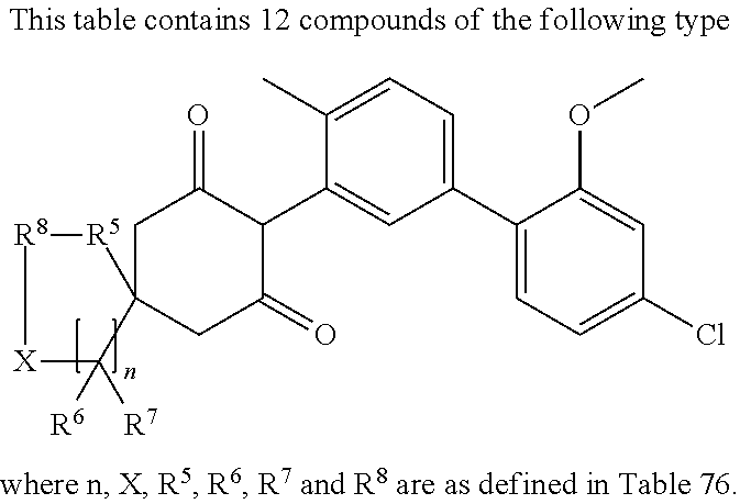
C1(C2=CC=C(Cl)C=C2OC)=CC=C(C)C(C2C(=O)CC3(CC2=O)[R5][R8][X]C3([R6])[R7])=C1
